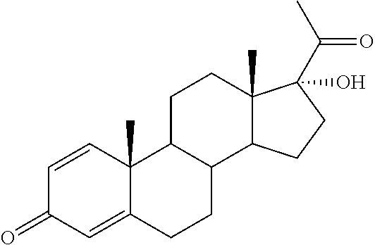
C1=CC2(C)C(=CC1=O)CCC1C2CCC2(C)C1CCC2(O)C(C)=O
